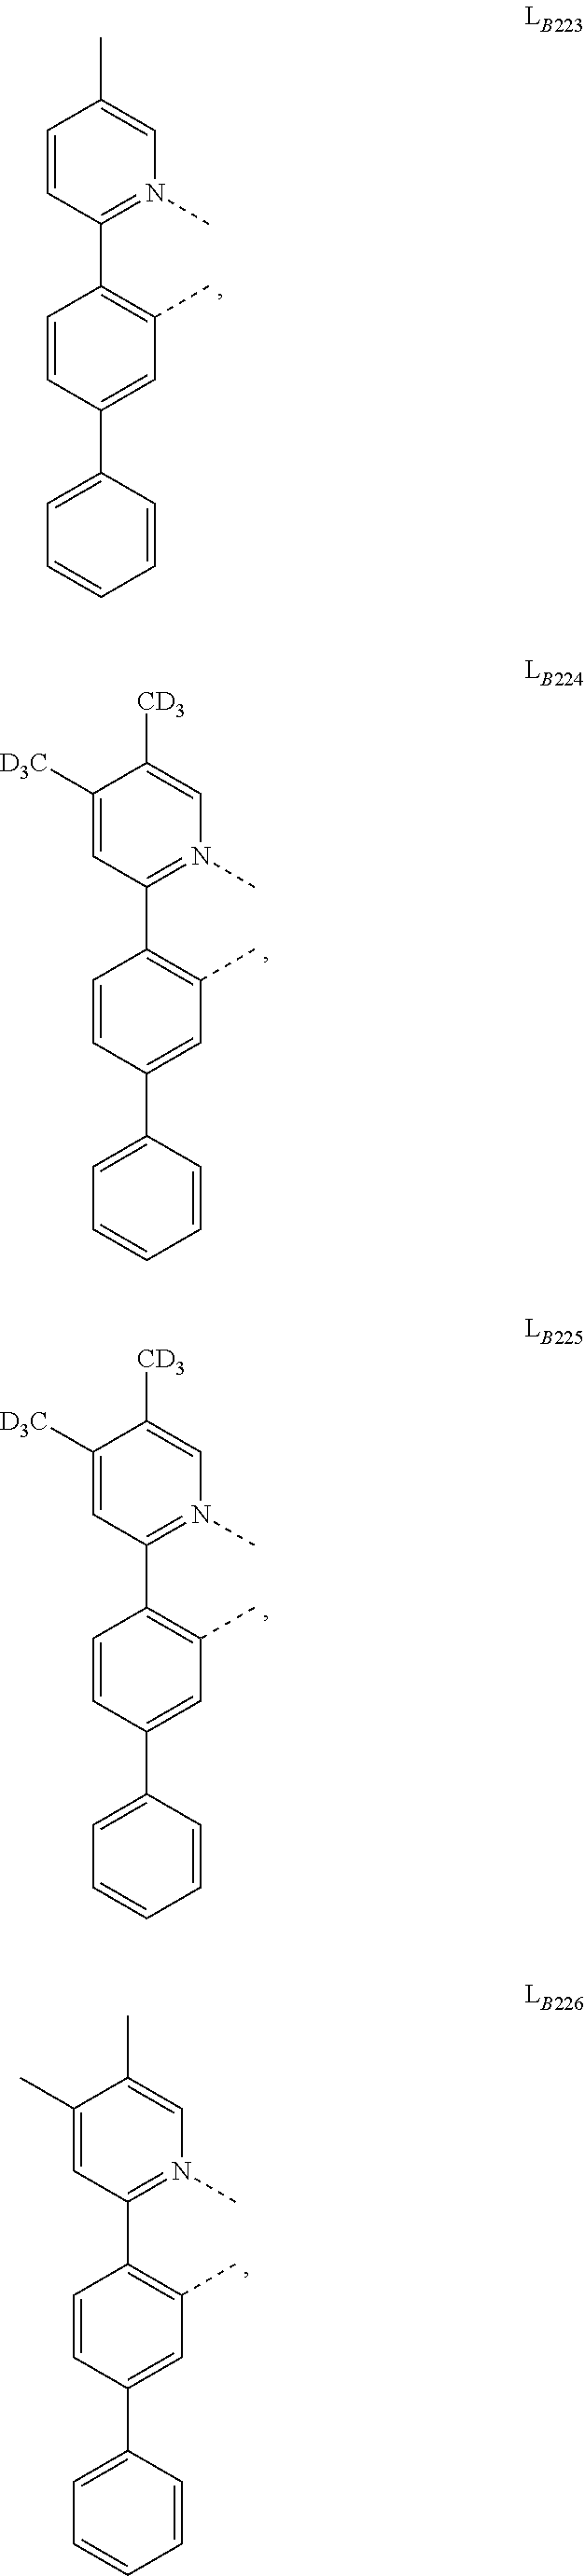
C1=CC(C2=CC=CC=C2)=CC(C)=C1C1=N(C)C=C(C)C=C1.C1=CC(C2=CC=CC=C2)=CC(C)=C1C1=N(C)C=C([CD3])C([D3C])=C1.C1=CC(C2=CC=CC=C2)=CC(C)=C1C1=N(C)C=C([CD3])C([D3C])=C1.C1=CC(C2=CC=CC=C2)=CC(C)=C1C1=N(C)C=C(C)C(C)=C1
